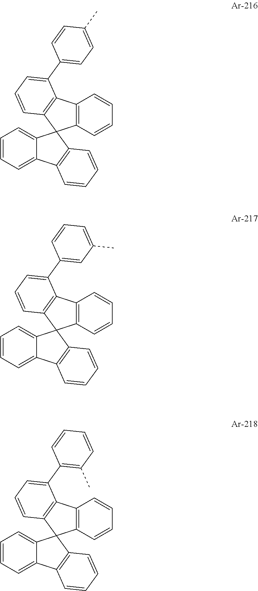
C1=CC=C2C(=C1)C1(C3=C2C=CC=C3)C2=C(C=CC=C2)C2=C1C=CC=C2C1=CC=C(C)C=C1.C1=CC=C2C(=C1)C1(C3=C2C=CC=C3)C2=C(C=CC=C2)C2=C1C=CC=C2C1=CC(C)=CC=C1.C1=CC=C2C(=C1)C1(C3=C2C=CC=C3)C2=C(C=CC=C2)C2=C1C=CC=C2C1=C(C)C=CC=C1
